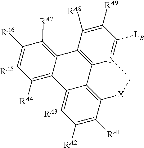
C12=C(C3=C([RA7])C([RA6])=CC([RA4])=C3C3=CC([RA2])=C([RA1])C([X]C)=C13)C([RA8])=C([RA9])C([LB])=N2C.[RA5].[RA3]
